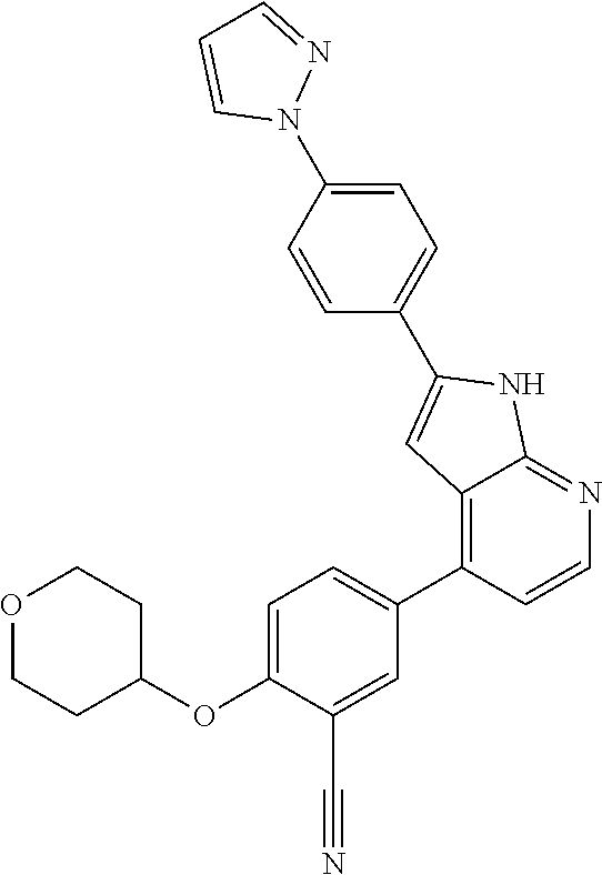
O(C1=CC=C(C2=C3C(=NC=C2)NC(C2=CC=C(N4N=CC=C4)C=C2)=C3)C=C1C#N)C1CCOCC1
